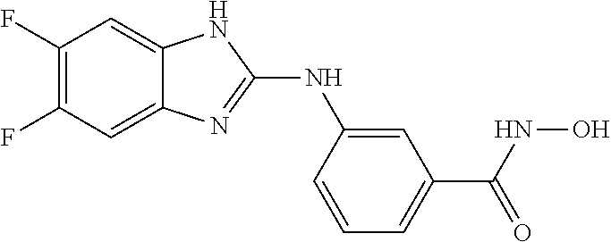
C1(F)=C(F)C=C2C(=C1)NC(NC1=CC(C(=O)NO)=CC=C1)=N2
